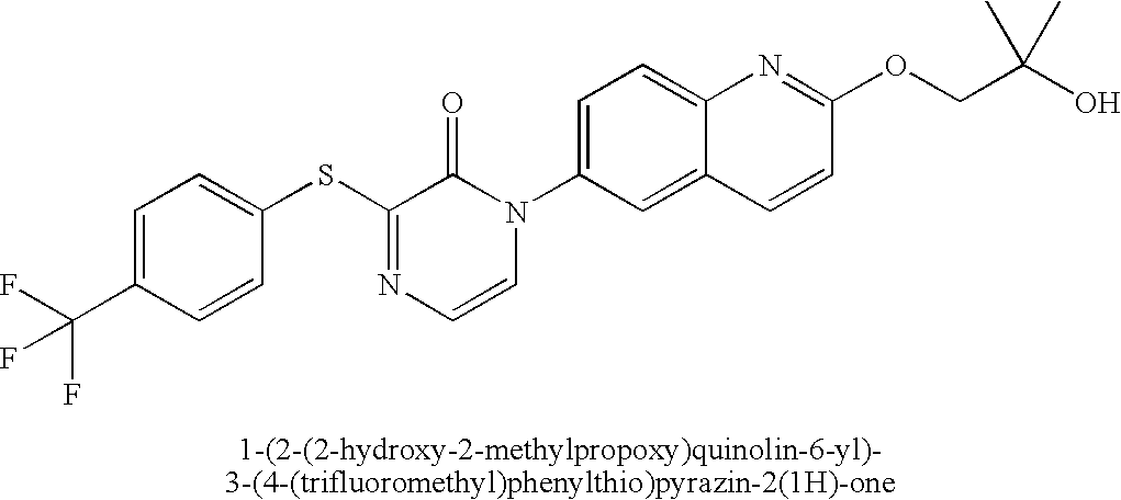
C1(SC2=NC=CN(C3=CC=C4C(=C3)C=CC(OCC(O)(C)C)=N4)C2=O)=CC=C(C(F)(F)F)C=C1
